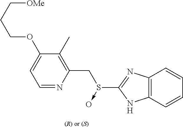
[(R) or (S)].C1=NC(CS(C2=NC3=C(N2)C=CC=C3)->O)=C(C)C(OCCC[OMe])=C1
